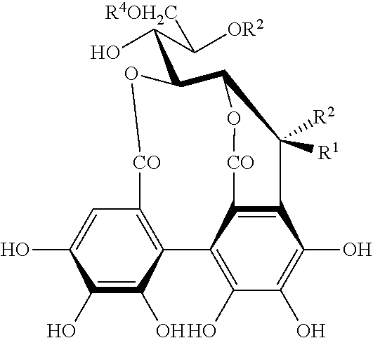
C(C([OR2])[R4OH2C])(C1C2C([R1])([R2])C3=C(C(=C(O)C(O)=C3O)C3=C(C=C(O)C(O)=C3O)[CO]O1)[CO]O2)O
